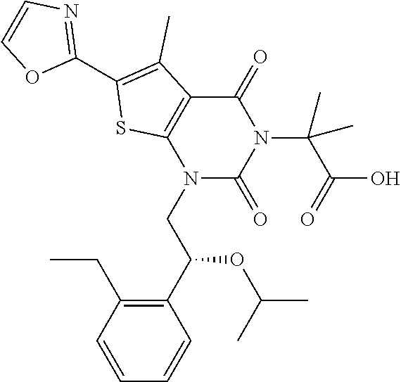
N1(CC(C2=C(CC)C=CC=C2)OC(C)C)C(=O)N(C(C(=O)O)(C)C)C(=O)C2=C1SC(C1=NC=CO1)=C2C
